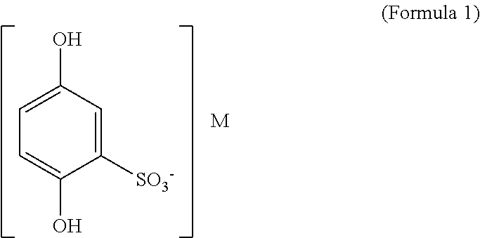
C1([SO3-])=CC(O)=CC=C1O.[M]
